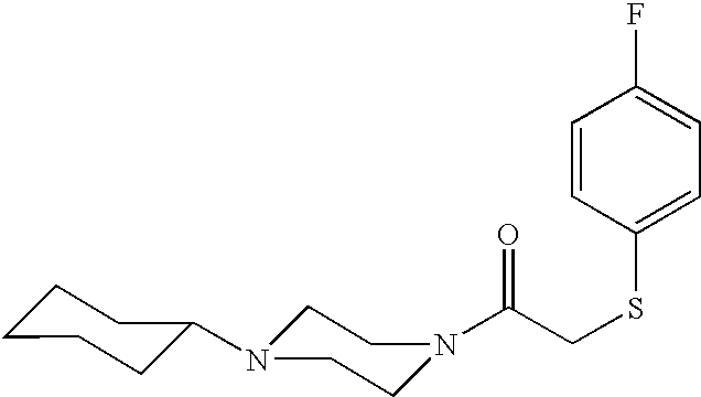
C(CSC1=CC=C(F)C=C1)(=O)N1CCN(C2CCCCC2)CC1
